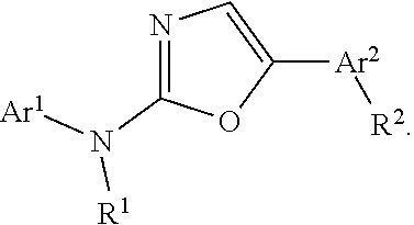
N1=C(N([Ar1])[R1])OC([Ar2][R2])=C1
